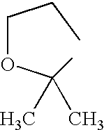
C(OC(C)(C)C)CC
